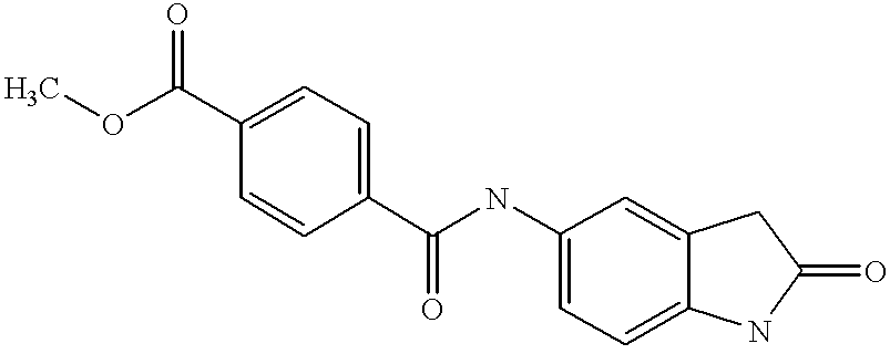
COC(C1=CC=C(C(NC2=CC=C3C(=C2)CC(=O)N3)=O)C=C1)=O
